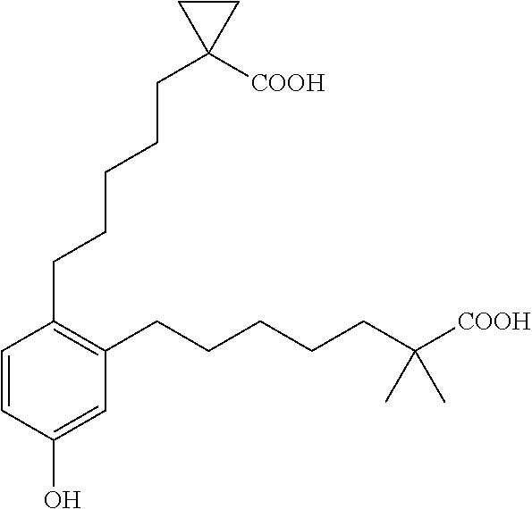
C1=CC(O)=CC(CCCCCC([COOH])(C)C)=C1CCCCCC1([COOH])CC1
